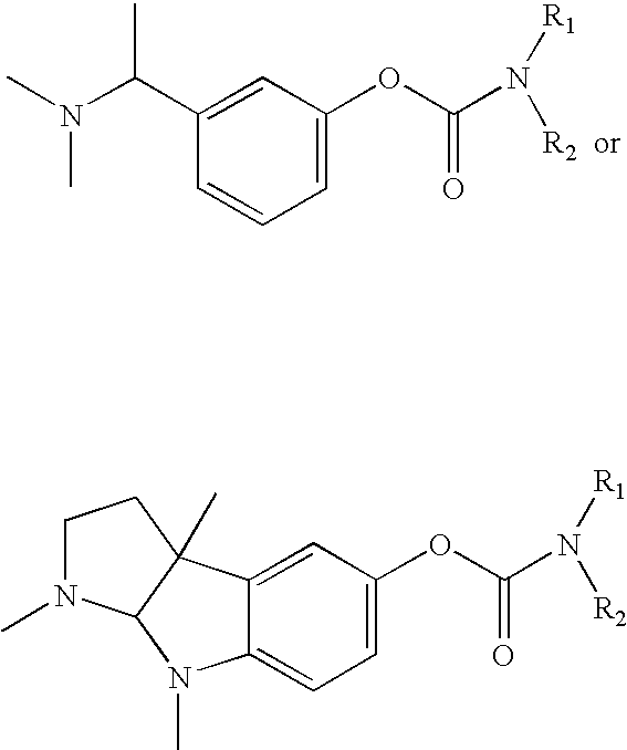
C1=C(OC(N([R1])[R2])=O)C=C(C(N(C)C)C)C=C1.C1=C(OC(N([R1])[R2])=O)C=C2C(=C1)N(C)C1C2(C)CCN1C
